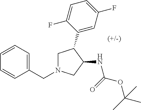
C1=CC(CN2CC(C3=CC(F)=CC=C3F)C(NC(OC(C)(C)C)=O)C2)=CC=C1
